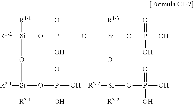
[Si]([R1-1])(O[Si]([R2-1])(OP(=O)(O)O)[R3-1])([R1-2])OP(=O)(O[Si](O[Si]([R2-2])([R3-2])OP(O)(O)=O)([R1-3])OP(=O)(O)O)O
